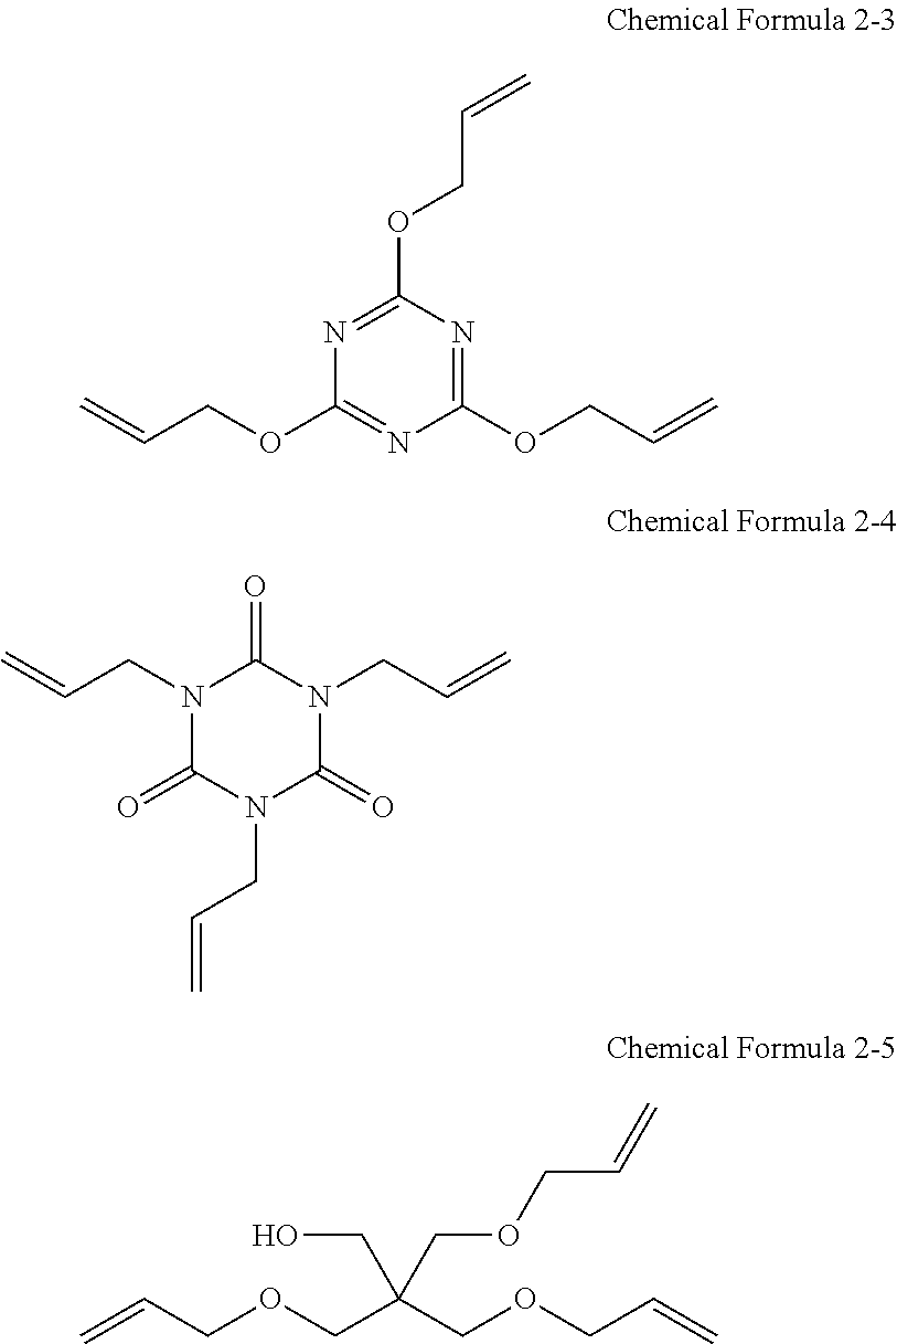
C1(OCC=C)=NC(OCC=C)=NC(OCC=C)=N1.N1(CC=C)C(=O)N(CC=C)C(=O)N(CC=C)C1=O.C=CCOCC(COCC=C)(COCC=C)CO
